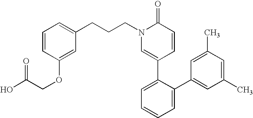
C1=CC(OCC(O)=O)=CC(CCCN2C=C(C3=CC=CC=C3C3=CC(C)=CC(C)=C3)C=CC2=O)=C1
